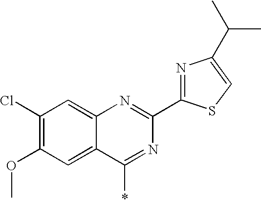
C1(Cl)=C(OC)C=C2C(=C1)N=C(C1=NC(C(C)C)=CS1)N=C2*
